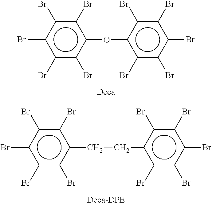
c1(Oc2c(Br)c(Br)c(Br)c(Br)c2Br)c(Br)c(Br)c(Br)c(Br)c1Br.c1(CCc2c(Br)c(Br)c(Br)c(Br)c2Br)c(Br)c(Br)c(Br)c(Br)c1Br
